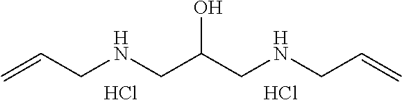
Cl.C=CCNCC(CNCC=C)O.Cl
